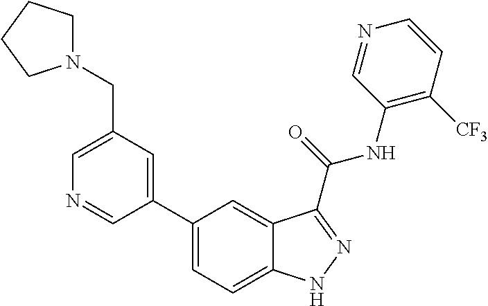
C1(CN2CCCC2)=CN=CC(C2=CC=C3C(=C2)C(C(NC2=C([CF3])C=CN=C2)=O)=NN3)=C1
